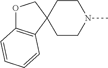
C12(CCN(C)CC1)COC1=C2C=CC=C1
